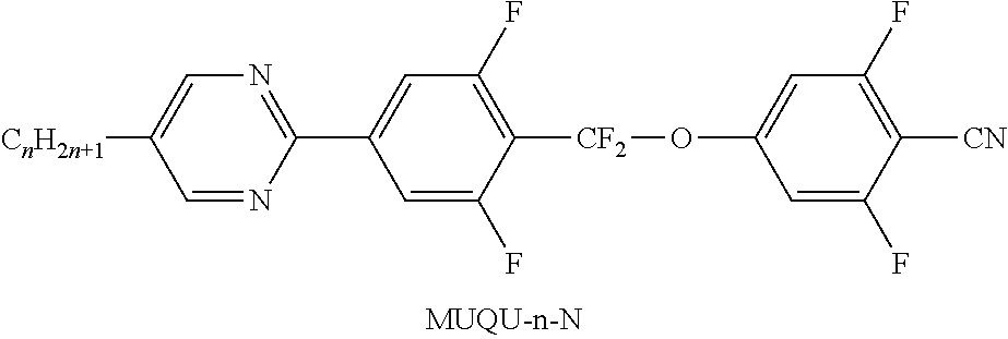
C1([CnH2n+1])=CN=C(C2=CC(F)=C([CF2]OC3=CC(F)=C([CN])C(F)=C3)C(F)=C2)N=C1
